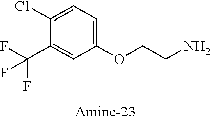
C1(Cl)=CC=C(OCCN)C=C1C(F)(F)F
